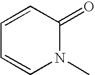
C1=CC(=O)N(C)C=C1
